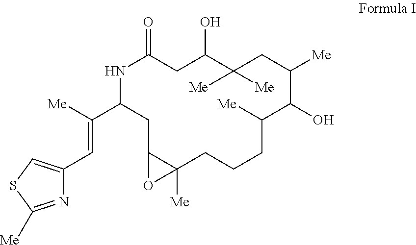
C1(C([Me])=CC2=CSC([Me])=N2)NC(=O)CC(O)C([Me])([Me])CC([Me])C(O)C([Me])CCCC2([Me])C(C1)O2
